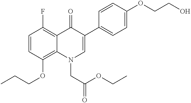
C1=CC(OCCC)=C2C(=C1F)C(=O)C(C1=CC=C(OCCO)C=C1)=CN2CC(=O)OCC
